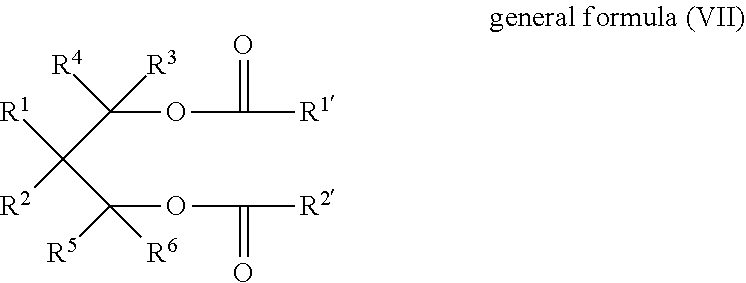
C(OC(=O)[R1])([R4])([R3])C([R1])([R2])C(OC(=O)[R2])([R6])[R5]
